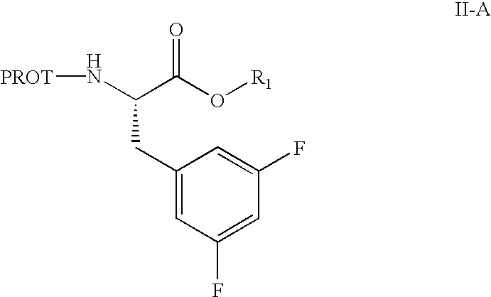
C1(CC(N[PROT])C(O[R1])=O)=CC(F)=CC(F)=C1
